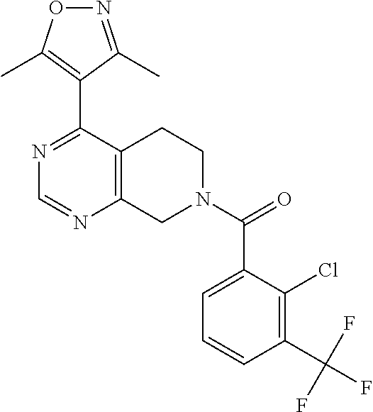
O=C(N1CC2=C(CC1)C(C1=C(C)ON=C1C)=NC=N2)C1=CC=CC(C(F)(F)F)=C1Cl
